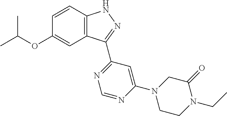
O(C1=CC2=C(C=C1)NN=C2C1=NC=NC(N2CCN(CC)C(=O)C2)=C1)C(C)C
